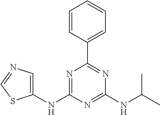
C1(NC2=CN=CS2)=NC(C2=CC=CC=C2)=NC(NC(C)C)=N1
